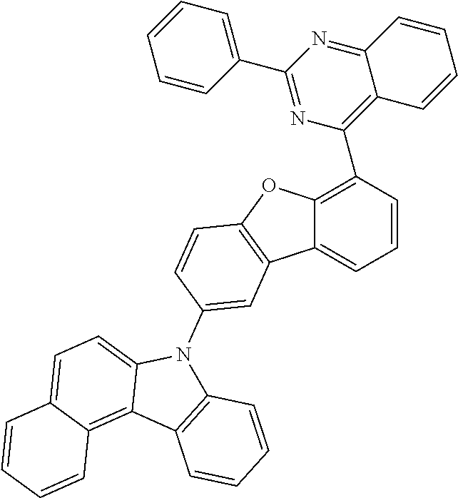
C1(C2=C3C(=NC(C4=CC=CC=C4)=N2)C=CC=C3)=C2C(=CC=C1)C1=C(O2)C=CC(N2C3=CC=C4C(=C3C3=C2C=CC=C3)C=CC=C4)=C1
